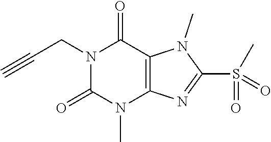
N1(CC#C)C(=O)N(C)C2=C(C1=O)N(C)C(S(=O)(C)=O)=N2
